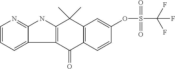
C12=C(C(=O)C3=C(C1(C)C)C=C(OS(C(F)(F)F)(=O)=O)C=C3)C1=CC=CN=C1N2
